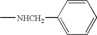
C1=CC([NHCH2]C)=CC=C1
